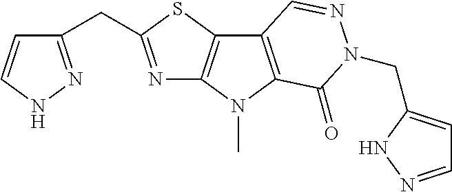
N1=C(CC2=NNC=C2)SC2=C1N(C)C1=C2C=NN(CC2=CC=NN2)C1=O
